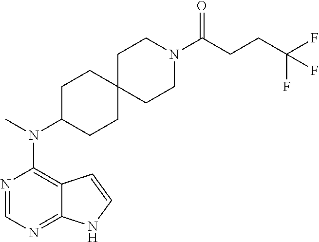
N1=CN=C2C(=C1N(C)C1CCC3(CC1)CCN(C(CCC(F)(F)F)=O)CC3)C=CN2
